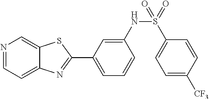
C1=C(NS(=O)(C2=CC=C([CF3])C=C2)=O)C=CC=C1C1=NC2=CC=NC=C2S1
